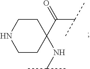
C1CC(NC(C)C)(C(C(C)C)=O)CCN1
